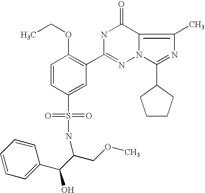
C(C(C1=CC=CC=C1)O)(COC)NS(C1=CC(C2=NN3C(=C(C)N=C3C3CCCC3)C(=O)N2)=C(OCC)C=C1)(=O)=O
